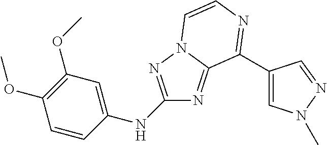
C1(NC2=CC(OC)=C(OC)C=C2)=NN2C(=N1)C(C1=CN(C)N=C1)=NC=C2
